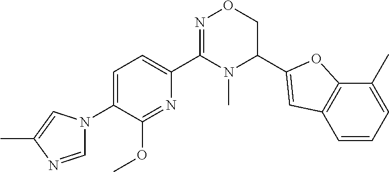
C1=C(N2C=NC(C)=C2)C(OC)=NC(C2=NOCC(C3=CC4=C(C(C)=CC=C4)O3)N2C)=C1
